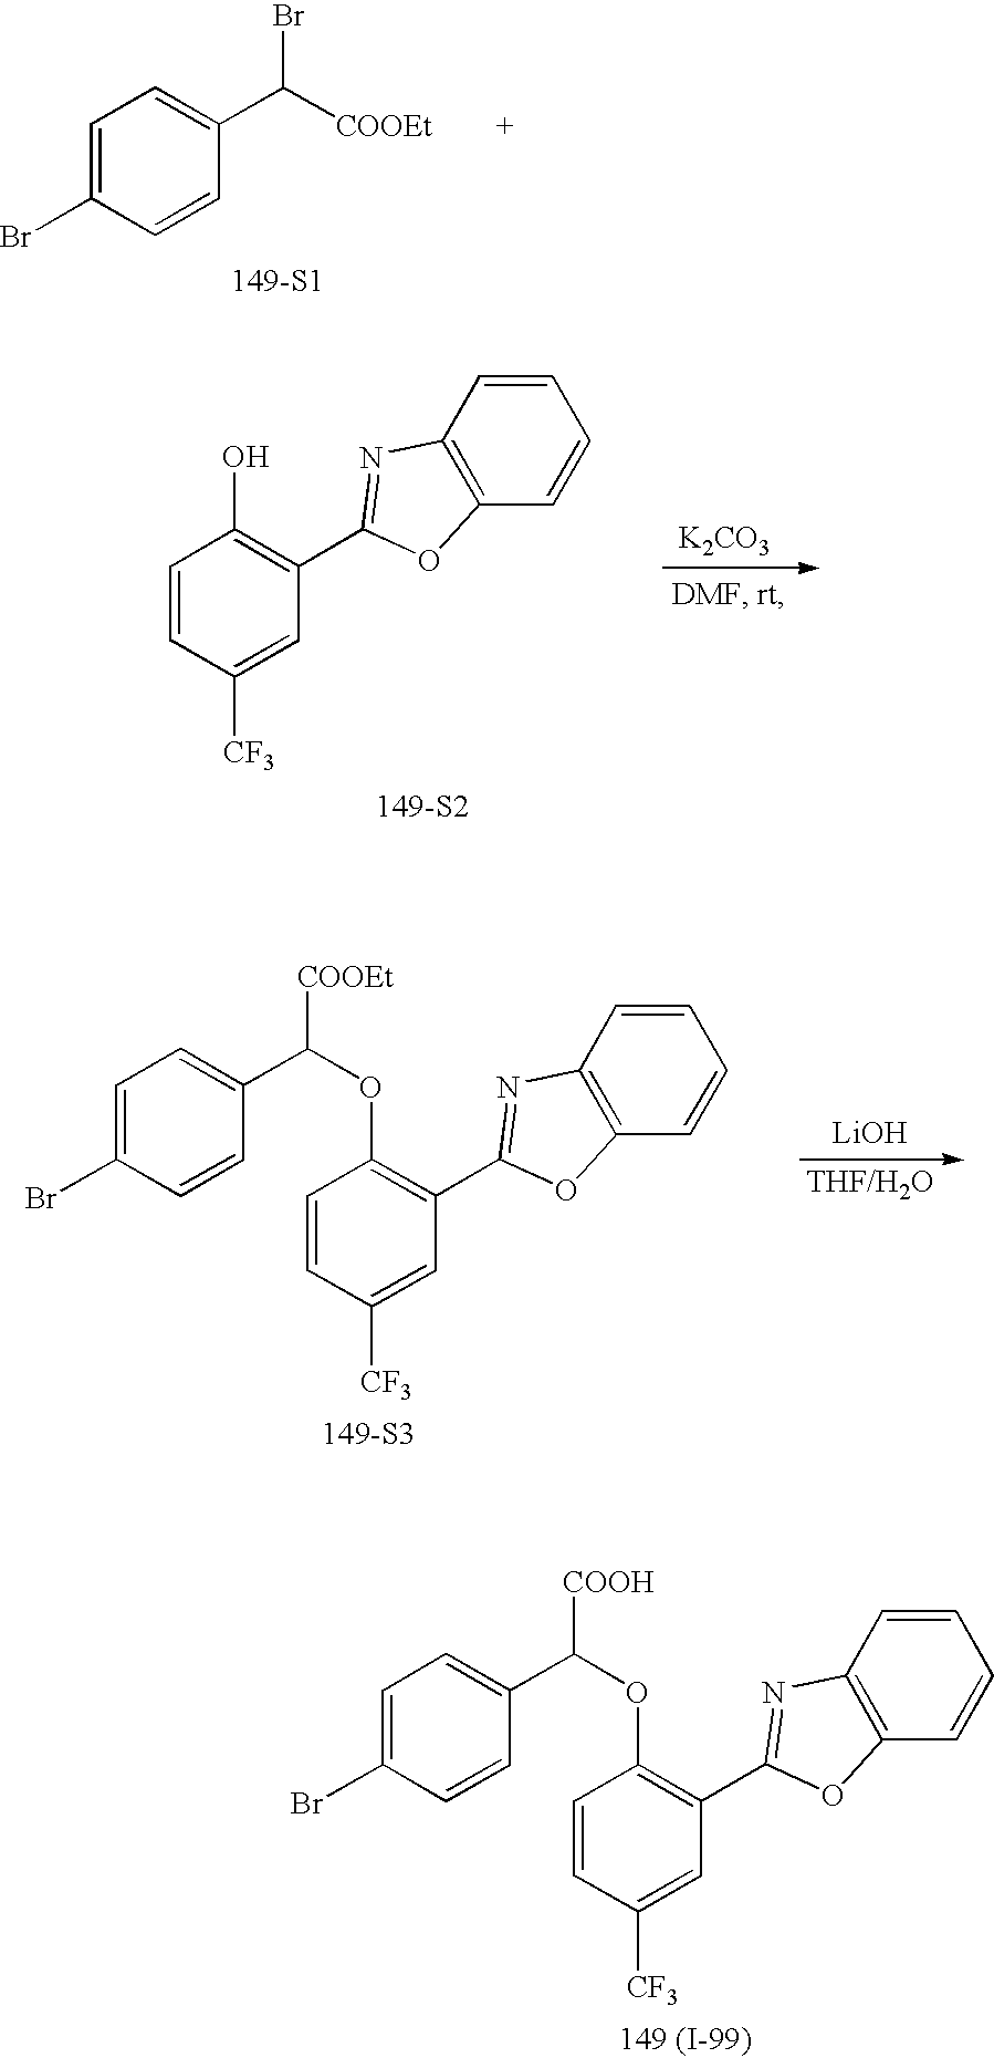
C1=CC([CF3])=CC(C2=NC3=C(O2)C=CC=C3)=C1OC([COOH])C1=CC=C(Br)C=C1.[149 (I-99)].C1=C(Br)C=CC(C([COOEt])Br)=C1.[149-S1].[K2CO3].[149-S2].C1=CC([CF3])=CC(C2=NC3=C(O2)C=CC=C3)=C1O.C1=CC([CF3])=CC(C2=NC3=C(O2)C=CC=C3)=C1OC([COOEt])C1=CC=C(Br)C=C1.[149-S3].[LiOH]
